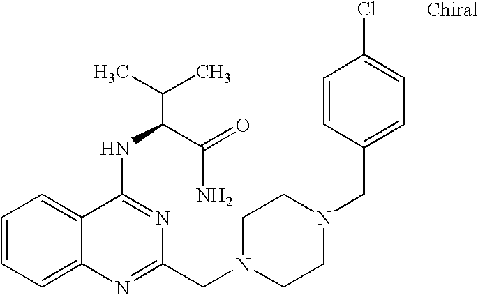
C1=CC=C2C(=C1)C(NC(C(N)=O)C(C)C)=NC(CN1CCN(CC3=CC=C(Cl)C=C3)CC1)=N2
